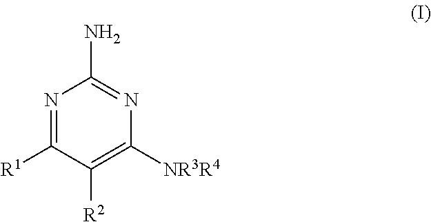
N1=C([R1])C([R2])=C([NR3R4])N=C1N
